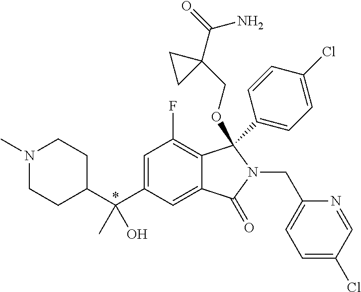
C1(C(C2=CC(F)=C3C(=C2)C(=O)N(CC2=CC=C(Cl)C=N2)C3(OCC2(C(N)=O)CC2)C2=CC=C(Cl)C=C2)(C)O)CCN(C)CC1
